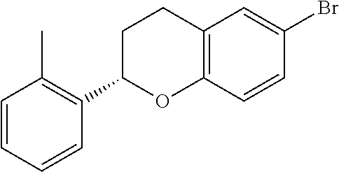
C1=CC=CC(C2OC3=C(CC2)C=C(Br)C=C3)=C1C
